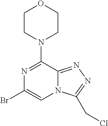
BrC1=CN2C(=NN=C2CCl)C(N2CCOCC2)=N1
